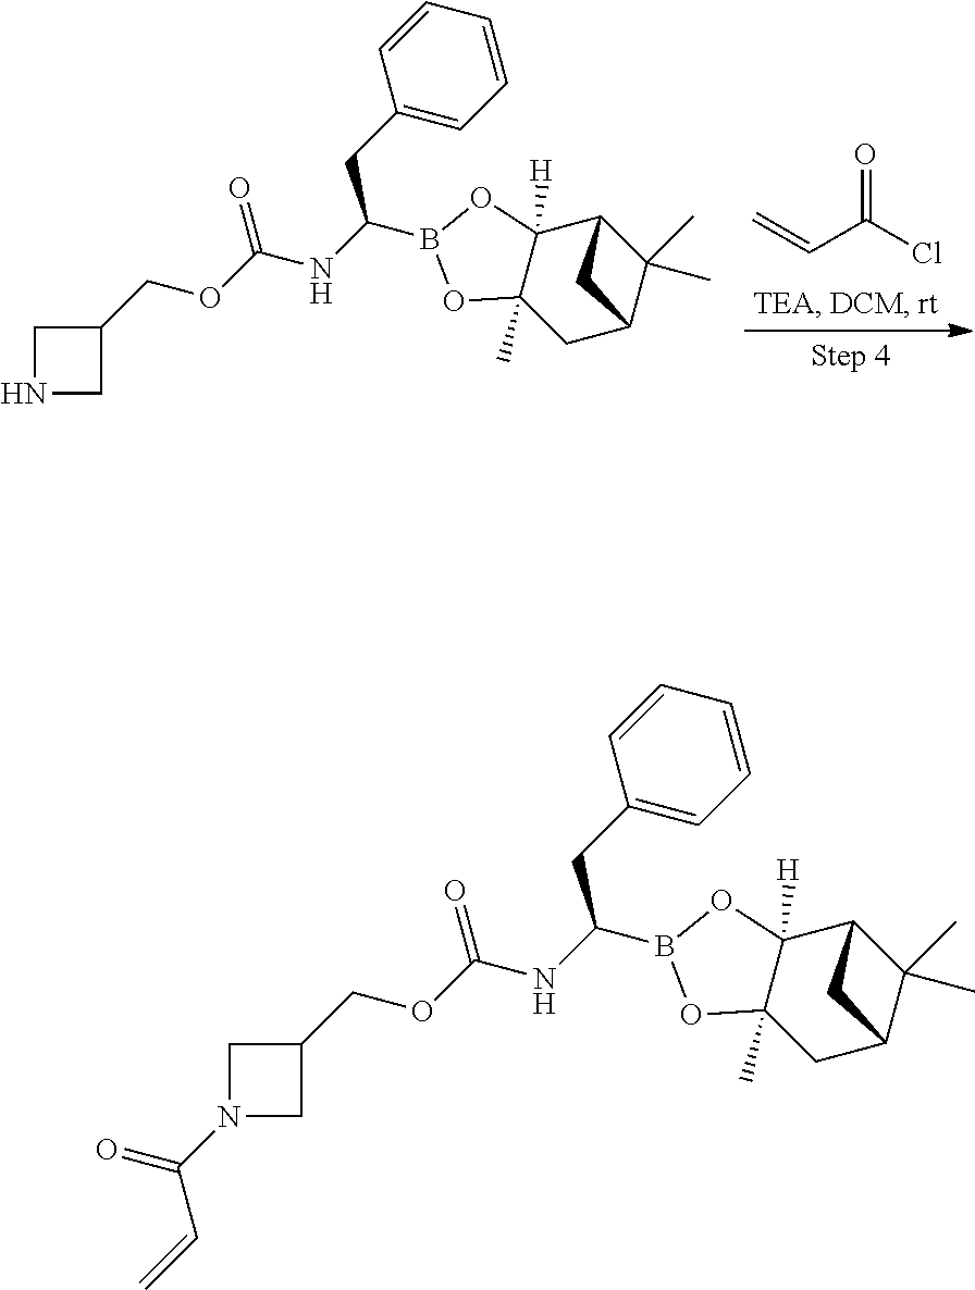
C=CC(Cl)=O.C1NCC1COC(NC(CC1=CC=CC=C1)B1OC2(C)C([H])(O1)C1C(C)(C)C(C2)C1)=O.C1N(C(=O)C=C)CC1COC(NC(CC1=CC=CC=C1)B1OC2(C)C([H])(O1)C1C(C)(C)C(C2)C1)=O
